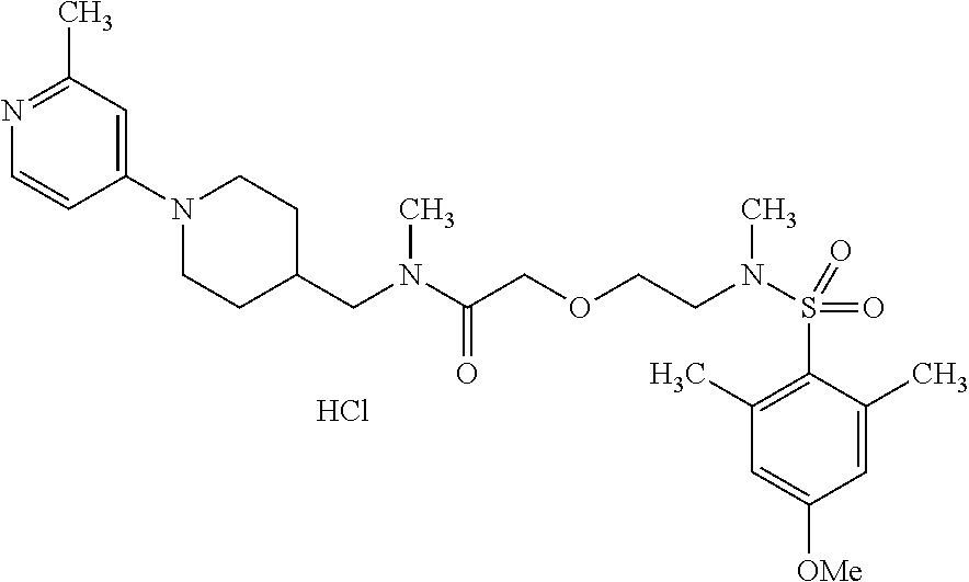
C1=C(C)C(S(N(CCOCC(N(CC2CCN(C3=CC(C)=NC=C3)CC2)C)=O)C)(=O)=O)=C(C)C=C1[OMe].Cl
